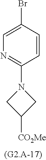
C1=C(Br)C=CC(N2CC([CO2Me])C2)=N1
